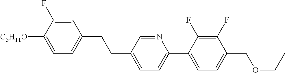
C1=C(F)C([C5H11O])=CC=C1CCC1=CC=C(C2=CC=C(COCC)C(F)=C2F)N=C1
